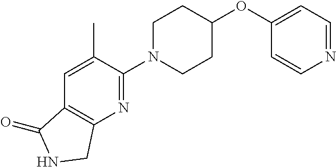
N1=CC=C(OC2CCN(C3=NC4=C(C=C3C)C(=O)NC4)CC2)C=C1
